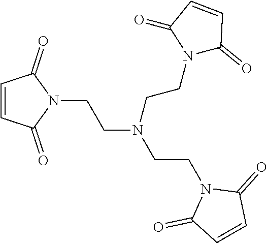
C1=CC(=O)N(CCN(CCN2C(=O)C=CC2=O)CCN2C(=O)C=CC2=O)C1=O
